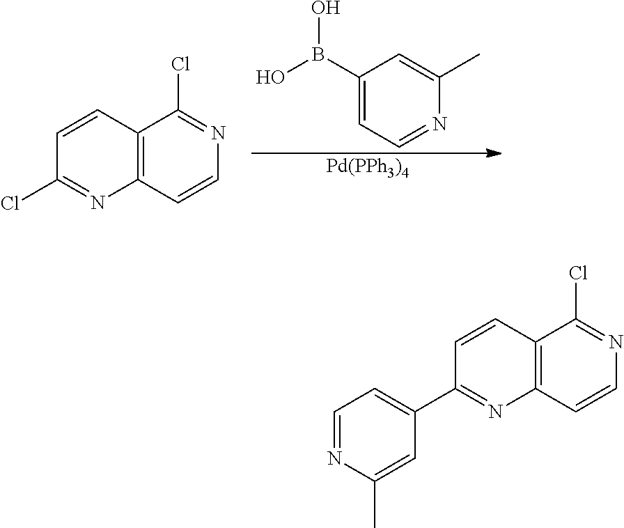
C1(B(O)O)=CC=NC(C)=C1.[Pd(PPh3)4].C12=C(C=CN=C1Cl)N=C(Cl)C=C2.C12=C(C=CN=C1Cl)N=C(C1=CC=NC(C)=C1)C=C2
